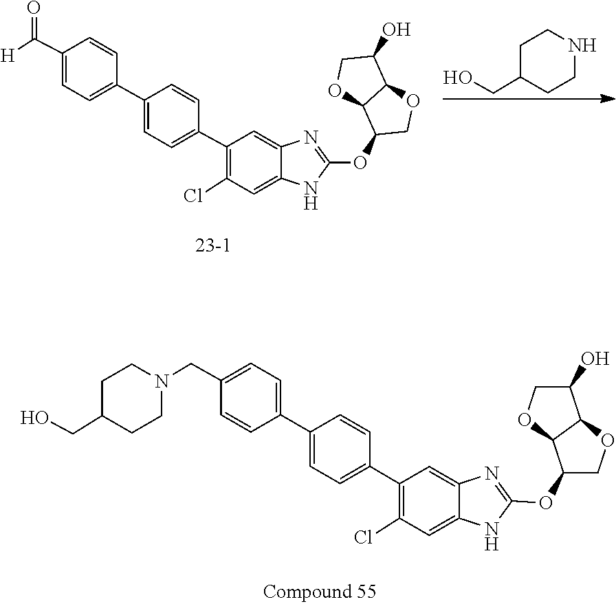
OCC1CCNCC1.C12C(OC3=NC4=CC(C5=CC=C(C6=CC=C(C([H])=O)C=C6)C=C5)=C(Cl)C=C4N3)COC1C(O)CO2.C(C1CCN(CC2=CC=C(C3=CC=C(C4=C(Cl)C=C5NC(OC6C7OCC(O)C7OC6)=NC5=C4)C=C3)C=C2)CC1)O
